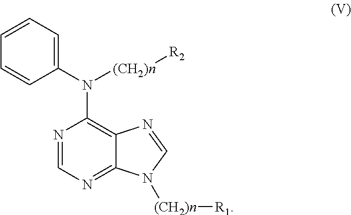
N1=CN=C2C(=C1N([(CH2)n][R2])C1=CC=CC=C1)N=CN2[(CH2)n][R1]
